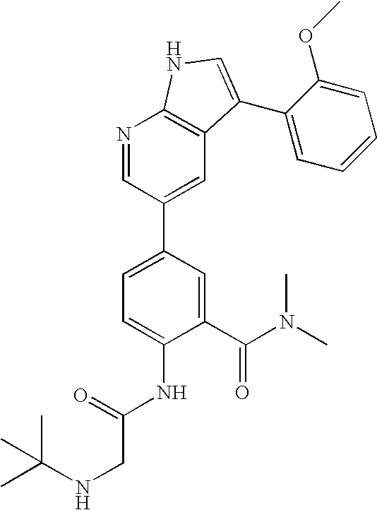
C1(C(N(C)C)=O)=CC(C2=CC3=C(N=C2)NC=C3C2=CC=CC=C2OC)=CC=C1NC(CNC(C)(C)C)=O
